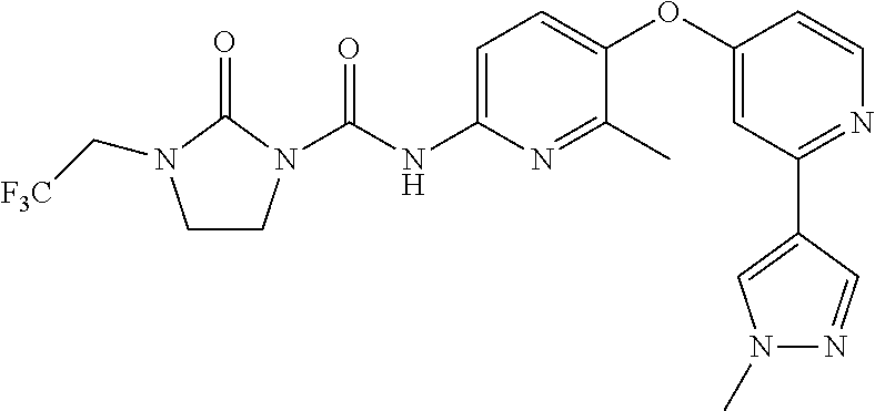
C1CN(C(NC2=CC=C(OC3=CC(C4=CN(C)N=C4)=NC=C3)C(C)=N2)=O)C(=O)N1C[F3C]
